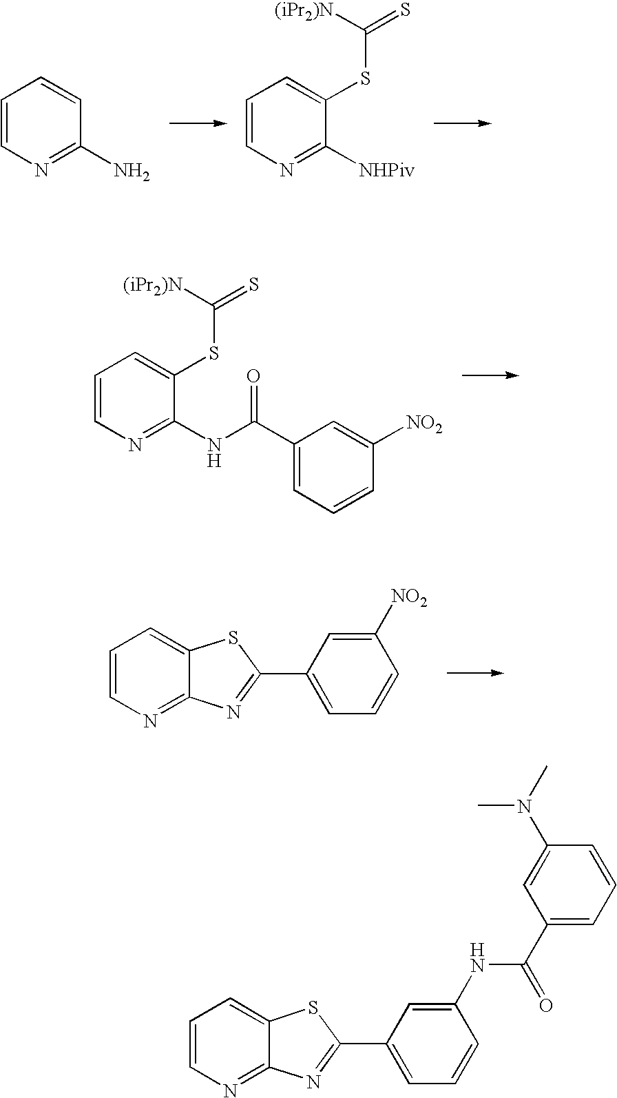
C1=CN=C(N)C=C1.C1=CN=C([NHPiv])C(SC(=S)[(iPr2)N])=C1.C1=CN=C(NC(C2=CC=CC([NO2])=C2)=O)C(SC(=S)[(iPr2)N])=C1.C1=CN=C2C(=C1)SC(C1=CC=CC([NO2])=C1)=N2.C1=CN=C2C(=C1)SC(C1=CC=CC(NC(C3=CC=CC(N(C)C)=C3)=O)=C1)=N2
